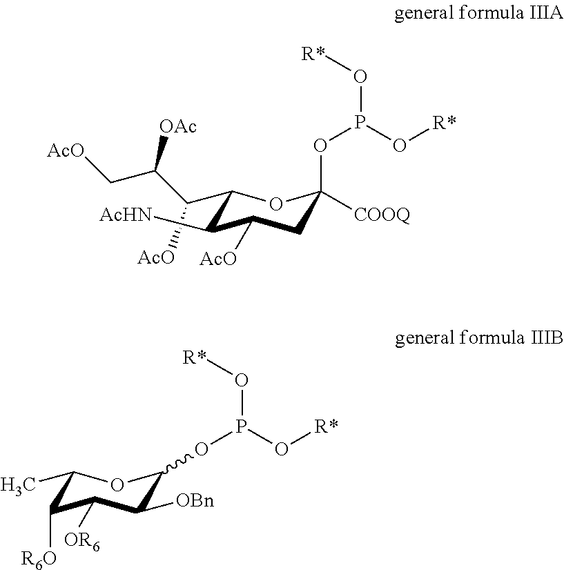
C1(C(C(C[AcO])[OAc])[AcO])OC(OP(O[R*])O[R*])([COOQ])CC([AcO])C1[AcHN].C1(C)OC(OP(O[R*])O[R*])C([OBn])C([OR6])C1[R6O]
